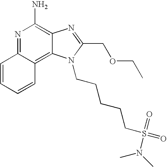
C1=CC=CC2=C3C(=C(N)N=C12)N=C(COCC)N3CCCCCS(=O)(=O)N(C)C
